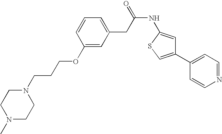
N1(CCCOC2=CC(CC(NC3=CC(C4=CC=NC=C4)=CS3)=O)=CC=C2)CCN(C)CC1
